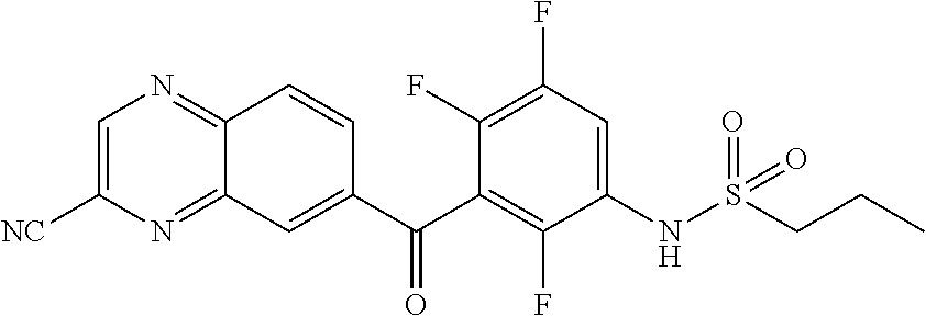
C1=C([NC])N=C2C(=N1)C=CC(C(C1=C(F)C(NS(CCC)(=O)=O)=CC(F)=C1F)=O)=C2
